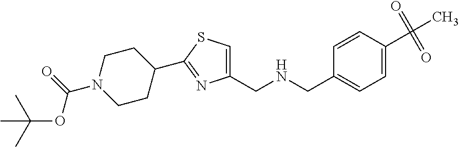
C1CN(C(=O)OC(C)(C)C)CCC1C1=NC(CNCC2=CC=C(C(=O)(=O)C)C=C2)=CS1
